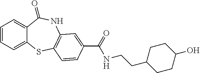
C1=CC=C2C(=C1)C(=O)NC1=C(S2)C=CC(C(=O)NCCC2CCC(O)CC2)=C1
